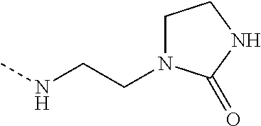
N(CCN1CCNC1=O)C
